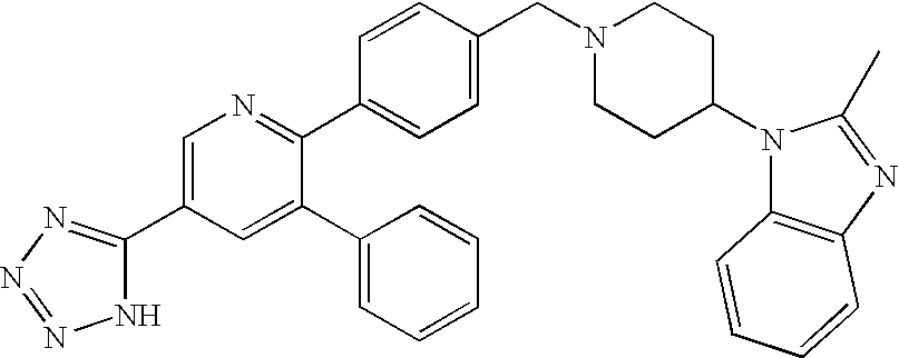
C1=C(C2=NN=NN2)C=C(C2=CC=CC=C2)C(C2=CC=C(CN3CCC(N4C5=C(N=C4C)C=CC=C5)CC3)C=C2)=N1
